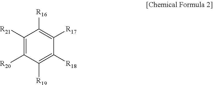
C1([R21])=C([R20])C([R19])=C([R18])C([R17])=C1[R16]
